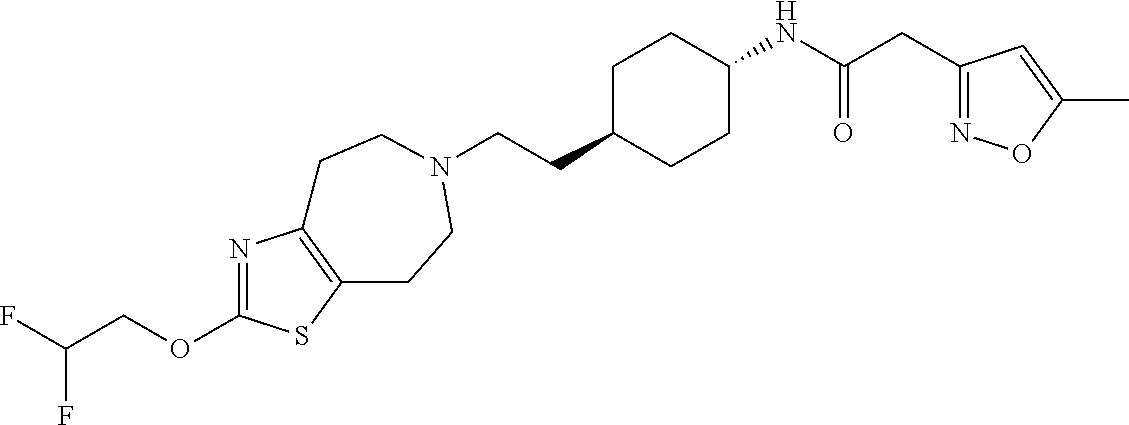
C(CC1CCC(NC(CC2=NOC(C)=C2)=O)CC1)N1CCC2=C(N=C(OCC(F)F)S2)CC1
